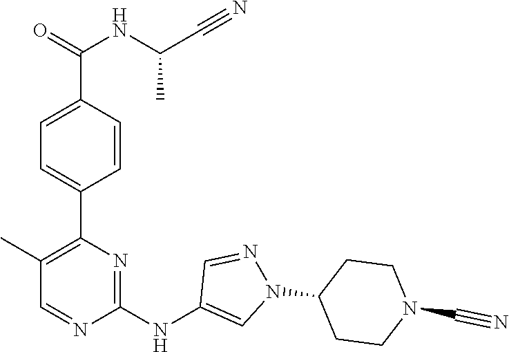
C1(C2=C(C)C=NC(NC3=CN(C4CCN(C#N)CC4)N=C3)=N2)=CC=C(C(=O)NC(C#N)C)C=C1
